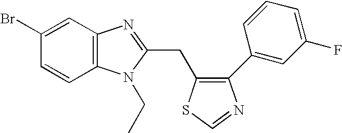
C1(Br)=CC2=C(C=C1)N(CC)C(CC1=C(C3=CC(F)=CC=C3)N=CS1)=N2
